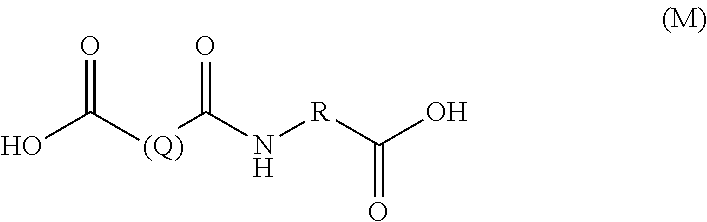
OC([(Q)]C(N[R]C(O)=O)=O)=O
